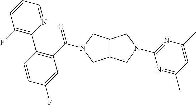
C12C(CN(C(C3=C(C4=C(F)C=CC=N4)C=CC(F)=C3)=O)C1)CN(C1=NC(C)=CC(C)=N1)C2
